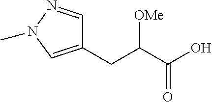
C1(CC(C(O)=O)[OMe])=CN(C)N=C1
